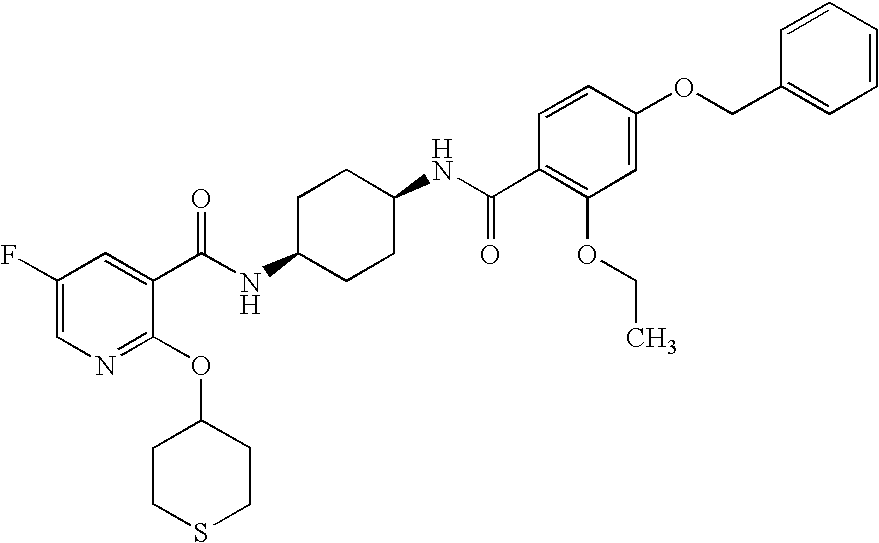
C1CSCCC1OC1=NC=C(F)C=C1C(NC1CCC(NC(C2=C(OCC)C=C(OCC3=CC=CC=C3)C=C2)=O)CC1)=O
